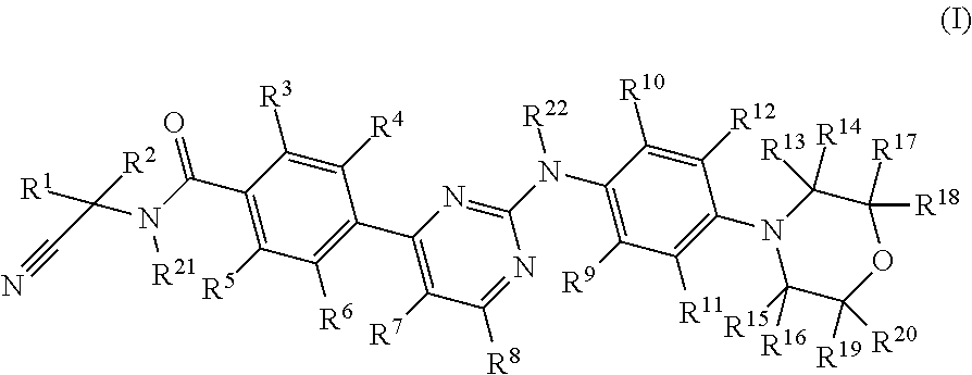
C1(C(N([R21])C(C#N)([R1])[R2])=O)=C([R5])C([R6])=C(C2=C([R7])C([R8])=NC(N(C3=C([R9])C([R11])=C(N4C([R15])([R16])C([R19])([R20])OC([R17])([R18])C4([R14])[R13])C([R12])=C3[R10])[R22])=N2)C([R4])=C1[R3]
